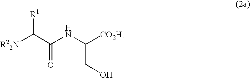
[R22N]C([R1])C(=O)NC([CO2H])CO
